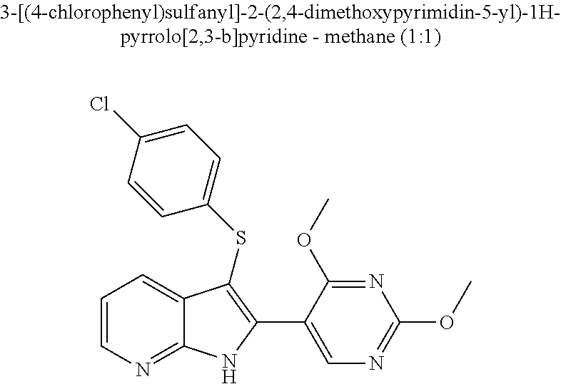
C1=CN=C2C(=C1)C(SC1=CC=C(Cl)C=C1)=C(C1=CN=C(OC)N=C1OC)N2
